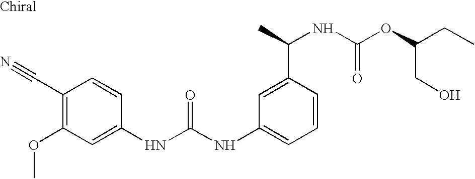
C1(OC)=C(C#N)C=CC(NC(NC2=CC=CC(C(NC(OC(CO)CC)=O)C)=C2)=O)=C1
